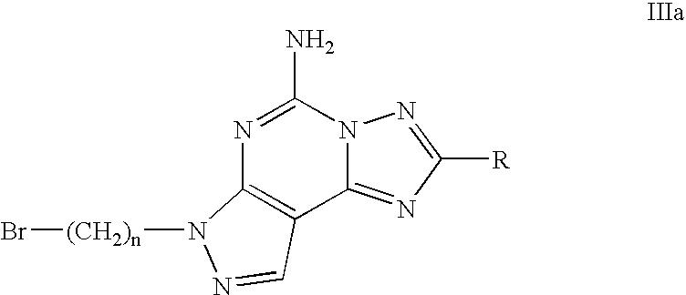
N1=C(N)N2C(=NC([R])=N2)C2=C1N([(CH2)n]Br)N=C2
